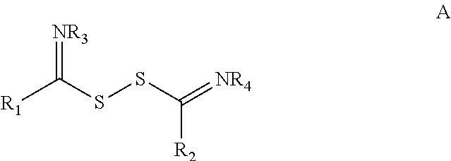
[R1]C(=[NR3])SSC(=[NR4])[R2]
